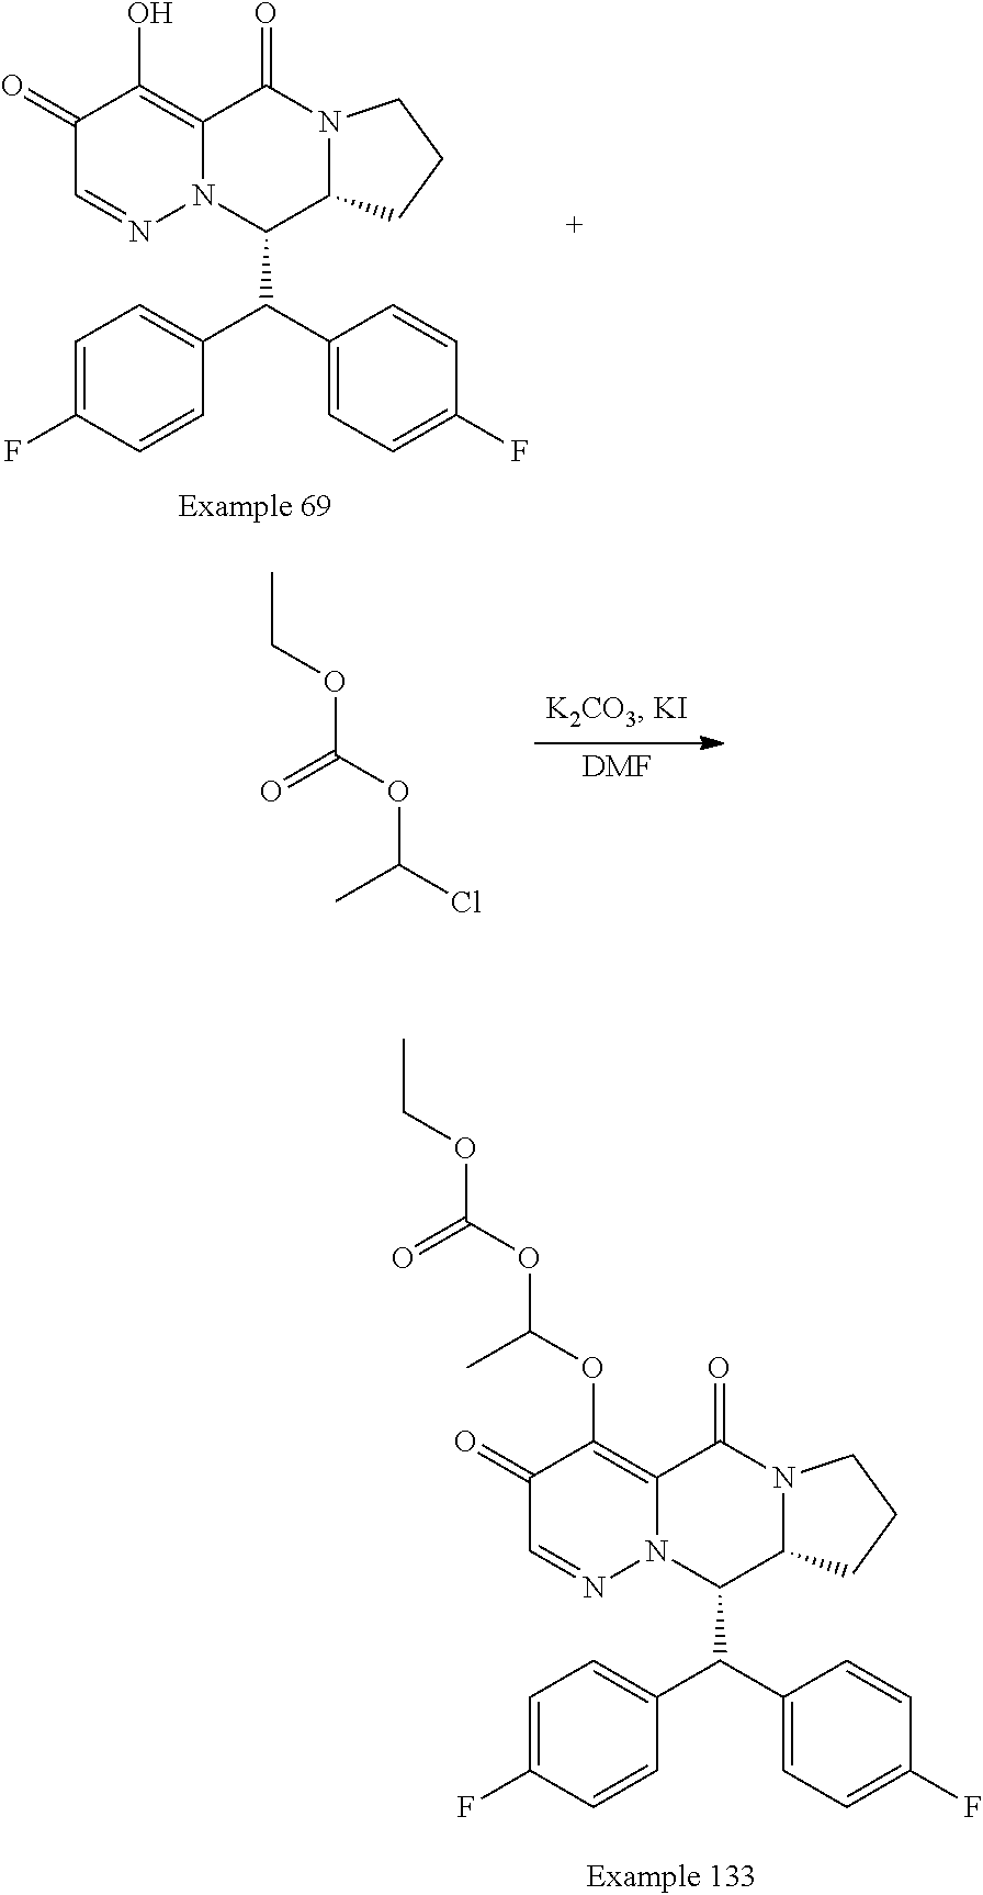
C1=C(F)C=CC(C(C2=CC=C(F)C=C2)C2N3C(=C(OC(OC(OCC)=O)C)C(=O)C=N3)C(=O)N3C2CCC3)=C1.C1=C(F)C=CC(C(C2=CC=C(F)C=C2)C2N3C(=C(O)C(=O)C=N3)C(=O)N3C2CCC3)=C1.CCOC(OC(Cl)C)=O.[DMF]
